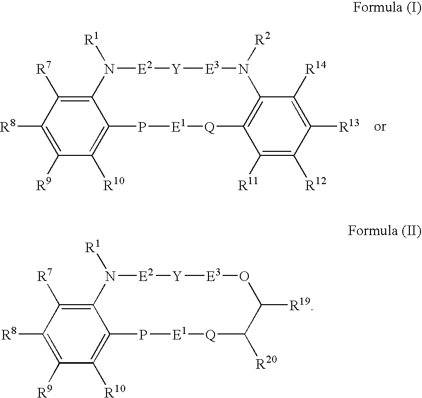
C1([R10])=C2C(=C([R7])C([R8])=C1[R9])N([R1])[E2][Y][E3]N([R2])C1=C([Q][E1]P2)C([R11])=C([R12])C([R13])=C1[R14].C1([R10])=C2C(=C([R7])C([R8])=C1[R9])N([R1])[E2][Y][E3]OC([R19])C([R20])[Q][E1]P2
